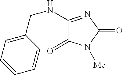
C1(NCC2=CC=CC=C2)=NC(=O)N([Me])C1=O
